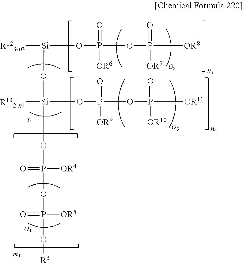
[Si](OP(OP([OR8])(=O)[OR7])(=O)[OR6])([R123-n3])O[Si](OP(OP([OR11])(=O)[OR10])(=O)[OR9])[R132-n4].COP(OP([OR5])(=O)O[R3])([OR4])=O
